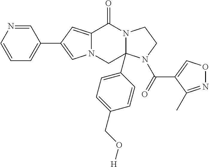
C12=CC(C3=CC=CN=C3)=CN1CC1(C3=CC=C(CO[H])C=C3)N(C2=O)CCN1C(=O)C1=CON=C1C
